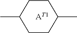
[AT1].CC1CCC(C)CC1
